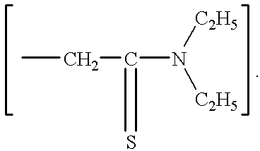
CCC(N([C2H5])[C2H5])=S
